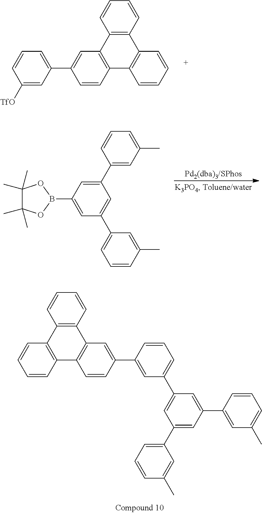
C1([TfO])=CC(C2=CC3=C(C=C2)C2=C(C4=C3C=CC=C4)C=CC=C2)=CC=C1.C1(C2=CC(C)=CC=C2)=CC(B2OC(C)(C)C(C)(C)O2)=CC(C2=CC=CC(C)=C2)=C1.C1=CC2=C(C=C1)C1=C(C3=C2C=CC=C3)C=C(C2=CC(C3=CC(C4=CC=CC(C)=C4)=CC(C4=CC(C)=CC=C4)=C3)=CC=C2)C=C1
